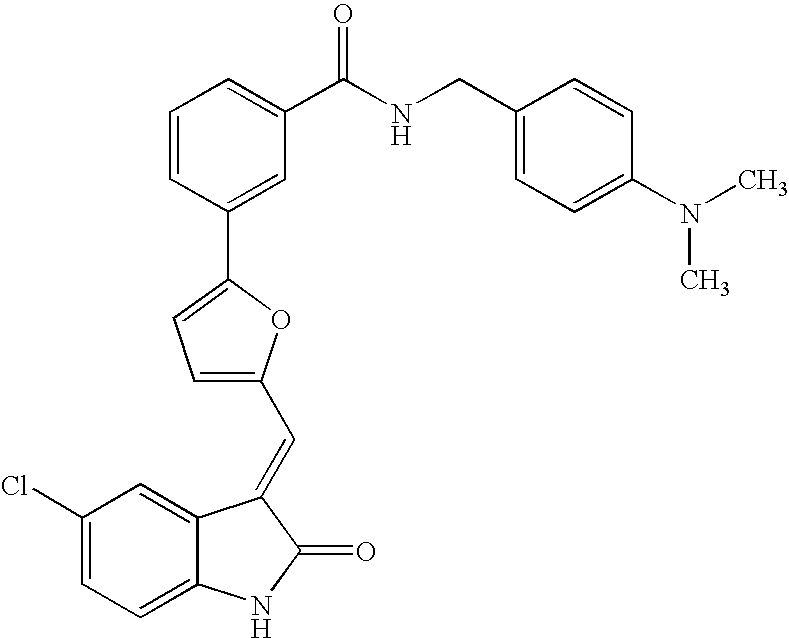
C1(Cl)=CC=C2C(=C1)C(=CC1=CC=C(C3=CC(C(NCC4=CC=C(N(C)C)C=C4)=O)=CC=C3)O1)C(=O)N2
